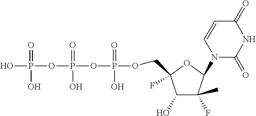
C1(O)C(C)(F)C(N2C(=O)NC(=O)C=C2)OC1(F)COP(OP(OP(O)(O)=O)(O)=O)(O)=O
